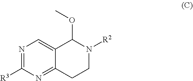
C12=CN=C([R3])N=C1CCN([R2])C2OC
